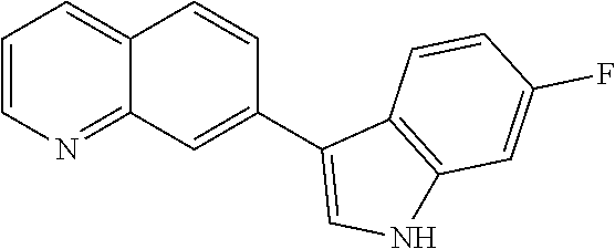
C1=CN=C2C(=C1)C=CC(C1=CNC3=C1C=CC(F)=C3)=C2
